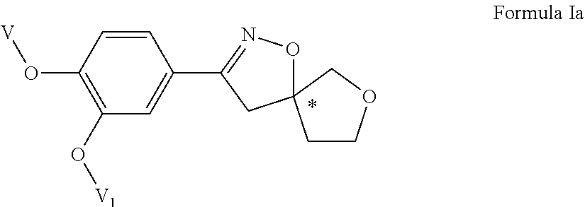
C1(O[V1])=C(O[V])C=CC(C2=NOC3(C2)CCOC3)=C1
